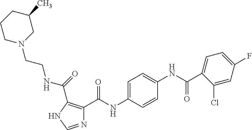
N1=CNC(C(=O)NCCN2CC(C)CCC2)=C1C(NC1=CC=C(NC(C2=CC=C(F)C=C2Cl)=O)C=C1)=O
